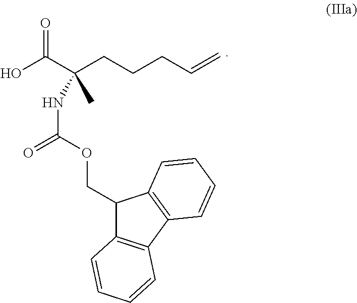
C1(COC(NC(C)(C(O)=O)CCCC=C)=O)C2=C(C3=C1C=CC=C3)C=CC=C2
